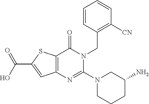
C12=C(SC(C(O)=O)=C1)C(=O)N(CC1=C([CN])C=CC=C1)C(N1CCCC(N)C1)=N2
